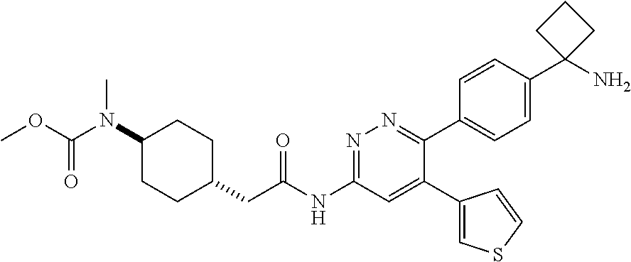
C1(N(C(=O)OC)C)CCC(CC(NC2=NN=C(C3=CC=C(C4(N)CCC4)C=C3)C(C3=CSC=C3)=C2)=O)CC1
